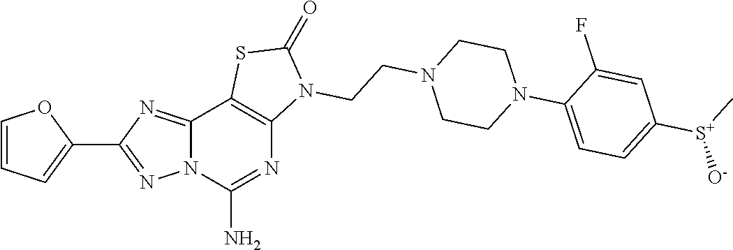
C1=CC=C(C2=NN3C(=N2)C2=C(N=C3N)N(CCN3CCN(C4=CC=C([S+](C)[O-])C=C4F)CC3)C(=O)S2)O1
